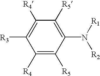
C1([R4])=C([R5])C(N([R1])[R2])=C([R5])C([R4])=C1[R3]
